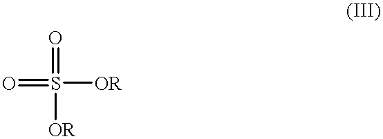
O=S([OR])(=O)[OR]
